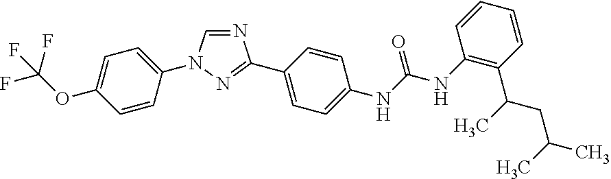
N1=CN(C2=CC=C(OC(F)(F)F)C=C2)N=C1C1=CC=C(NC(=O)NC2=C(C(C)CC(C)C)C=CC=C2)C=C1
